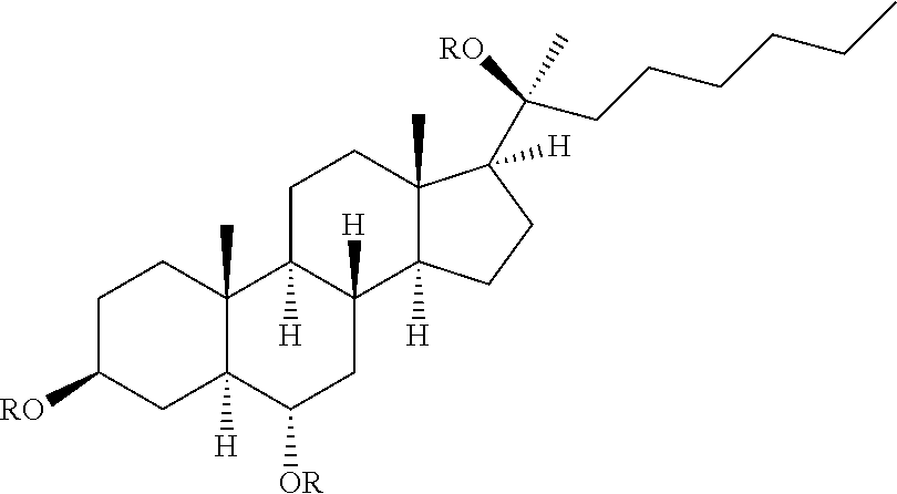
C12([H])C(C)(C3([H])C([H])(CC1[OR])C1([H])C(C)(CC3)C(C(C)([RO])CCCCCC)([H])CC1)CCC([RO])C2
